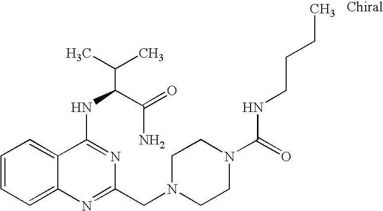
C1=CC=C2C(=C1)C(NC(C(N)=O)C(C)C)=NC(CN1CCN(C(=O)NCCCC)CC1)=N2
